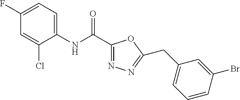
C1(F)=CC=C(NC(C2=NN=C(CC3=CC=CC(Br)=C3)O2)=O)C(Cl)=C1
